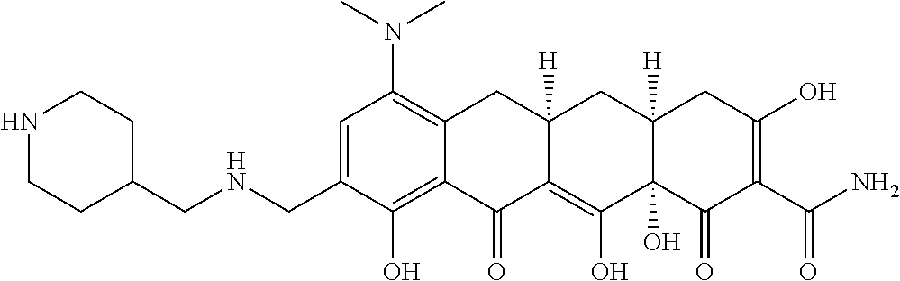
C1=C(CNCC2CCNCC2)C(O)=C2C(=C1N(C)C)CC1([H])C(=C(O)C3(O)C([H])(C1)CC(O)=C(C(N)=O)C3=O)C2=O
